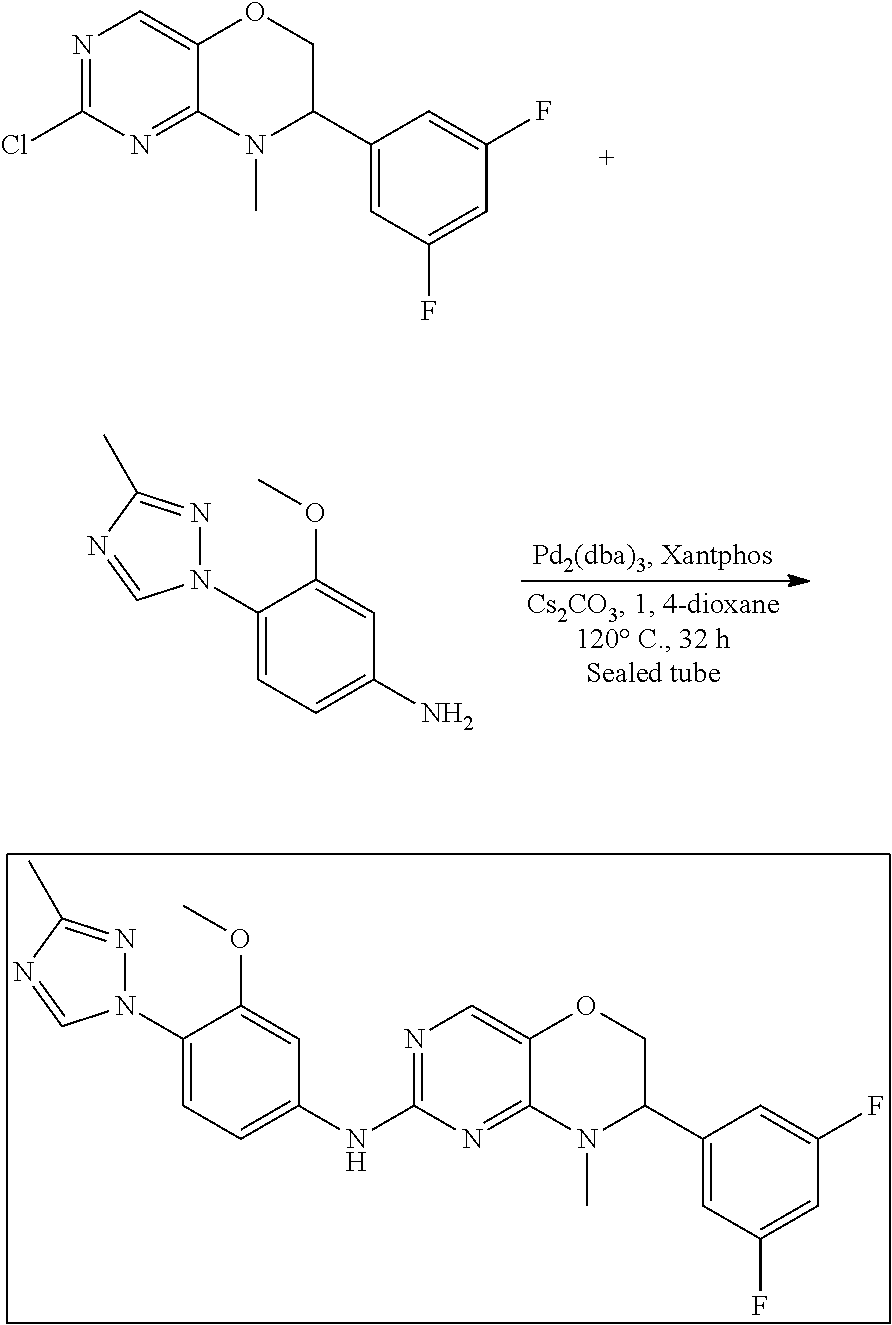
N1=C(Cl)N=C2C(=C1)OCC(C1=CC(F)=CC(F)=C1)N2C.N1(C2=CC=C(N)C=C2OC)N=C(C)N=C1.N1(C2=CC=C(NC3=NC=C4C(=N3)N(C)C(C3=CC(F)=CC(F)=C3)CO4)C=C2OC)N=C(C)N=C1
